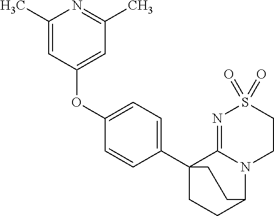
O(C1=CC=C(C23CCC(N4C2=NS(=O)(=O)CC4)CC3)C=C1)C1=CC(C)=NC(C)=C1
